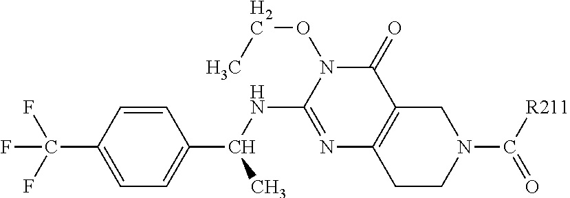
C1=CC(C(F)(F)F)=CC=C1C(C)NC1=NC2=C(C(=O)N1OCC)CN(C(=O)[R211])CC2
